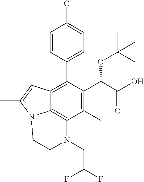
C1=CC(C2=C3C4=C(C(C)=C2C(C(=O)O)OC(C)(C)C)N(CC(F)F)CCN4C(C)=C3)=CC=C1Cl
